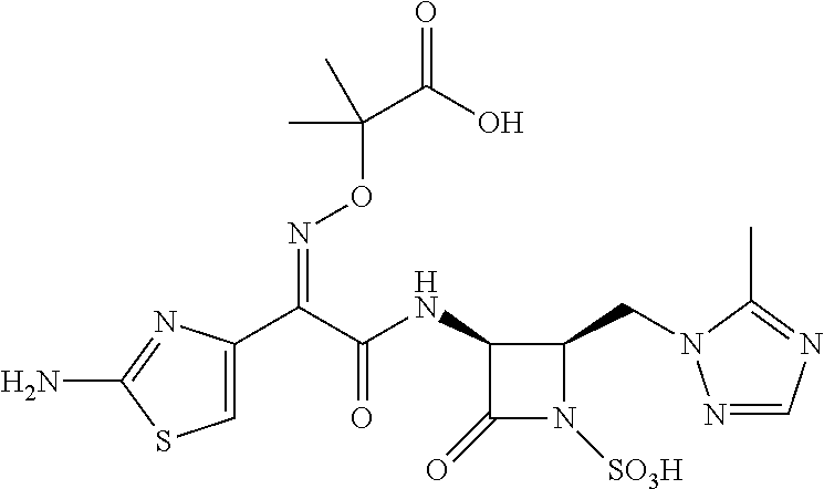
C1=C(C(C(NC2C(=O)N([SO3H])C2CN2N=CN=C2C)=O)=NOC(C(=O)O)(C)C)N=C(N)S1
